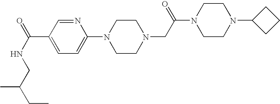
CC(CNC(=O)C1=CC=C(N2CCN(CC(N3CCN(C4CCC4)CC3)=O)CC2)N=C1)CC
